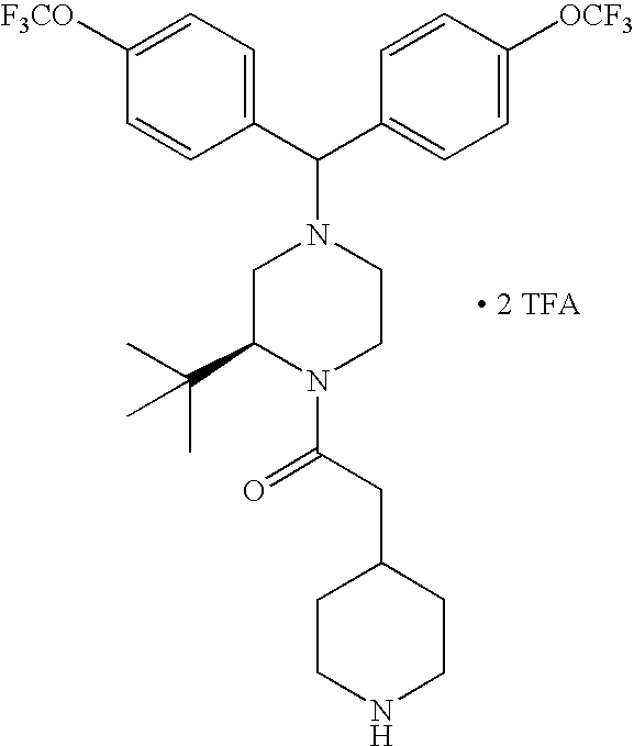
C(C1=CC=C([OCF3])C=C1)(N1CC(C(C)(C)C)N(C(CC2CCNCC2)=O)CC1)C1=CC=C([F3CO])C=C1.[ 2 TFA]
